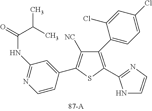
C1(C2=CC=C(Cl)C=C2Cl)=C(C2=NC=CN2)SC(C2=CC(NC(=O)C(C)C)=NC=C2)=C1[NC]
